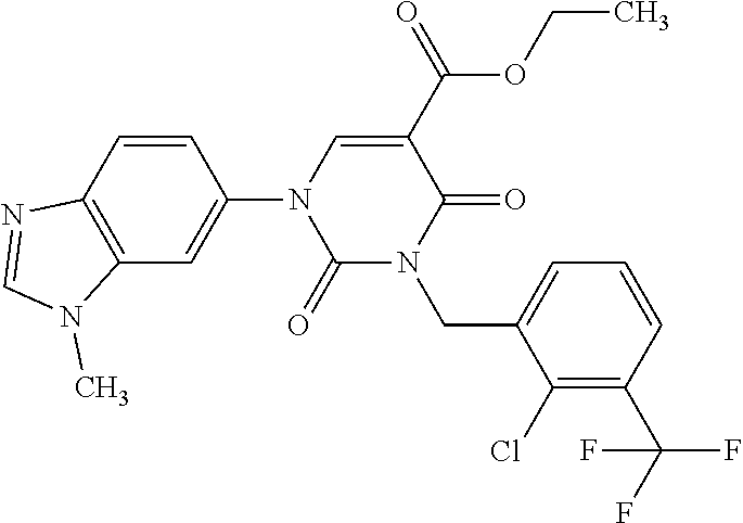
C12=C(C=CC(N3C(=O)N(CC4=CC=CC(C(F)(F)F)=C4Cl)C(=O)C(C(=O)OCC)=C3)=C1)N=CN2C
